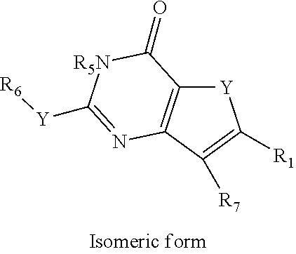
[Y]1C2=C(C([R7])=C1[R1])N=C([Y][R6])[R5N]C2=O
